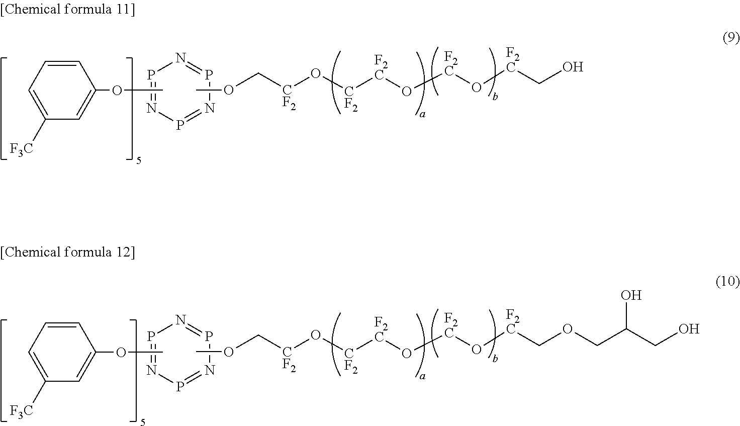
C1=C([F3C])C=C(OC)C=C1.P1=NP=NP=N1.COC[CF2]O[CF2][F2C]O[F2C]O[F2C]CO.C1=C([F3C])C=C(OC)C=C1.P1=NP=NP=N1.COC[CF2]O[CF2][F2C]O[F2C]O[F2C]COCC(CO)O
